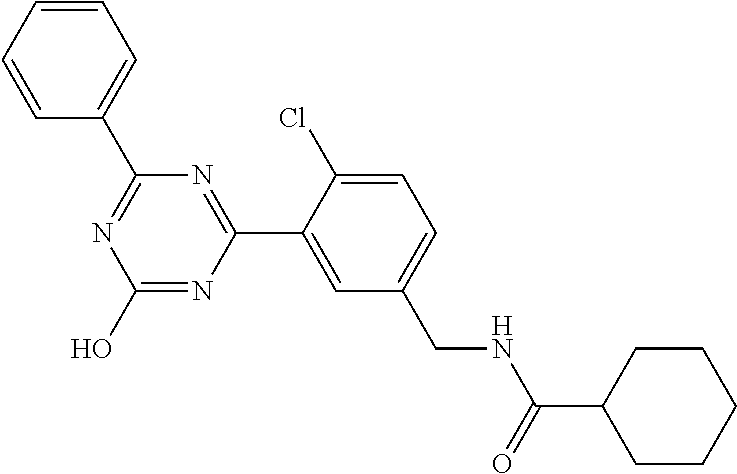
C1(C2=NC(O)=NC(C3=CC(CNC(=O)C4CCCCC4)=CC=C3Cl)=N2)=CC=CC=C1
